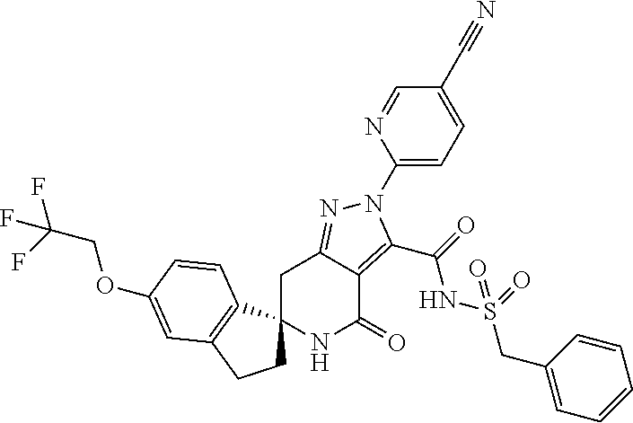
C1C2=NN(C3=CC=C(C#N)C=N3)C(C(=O)NS(CC3=CC=CC=C3)(=O)=O)=C2C(=O)NC12CCC1=C2C=CC(OCC(F)(F)F)=C1
